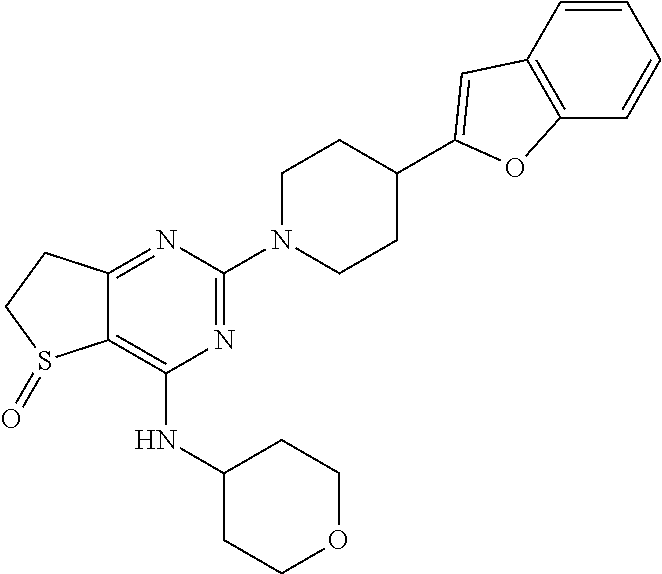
C12=NC(N3CCC(C4=CC5=C(C=CC=C5)O4)CC3)=NC(NC3CCOCC3)=C1S(=O)CC2
